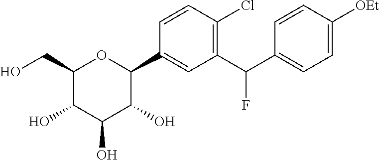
C1(CO)C(O)C(O)C(O)C(C2=CC(C(C3=CC=C([OEt])C=C3)F)=C(Cl)C=C2)O1
